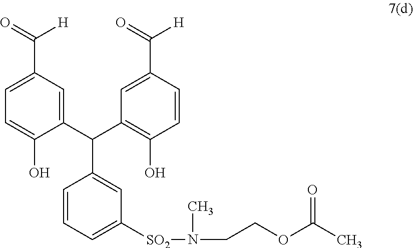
C1=CC=C([SO2]N(C)CCOC(C)=O)C=C1C(C1=CC(C([H])=O)=CC=C1O)C1=C(O)C=CC(C([H])=O)=C1
